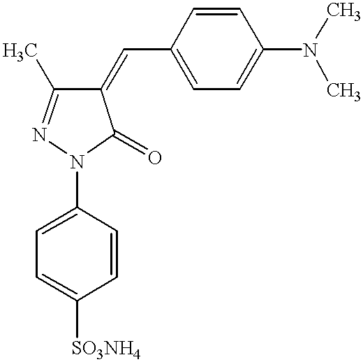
C1=C(N2C(=O)C(=CC3=CC=C(N(C)C)C=C3)C(C)=N2)C=CC([SO3NH4])=C1
